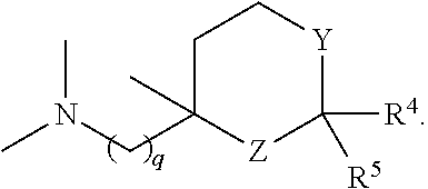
C1C(CN(C)C)(C)[Z]C([R5])([R4])[Y]C1
